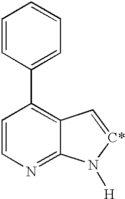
C1=CN=C2C(=C1C1=CC=CC=C1)C=[C*]N2[H]
